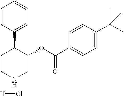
[H]Cl.C1CC(C2=CC=CC=C2)C(OC(C2=CC=C(C(C)(C)C)C=C2)=O)CN1
